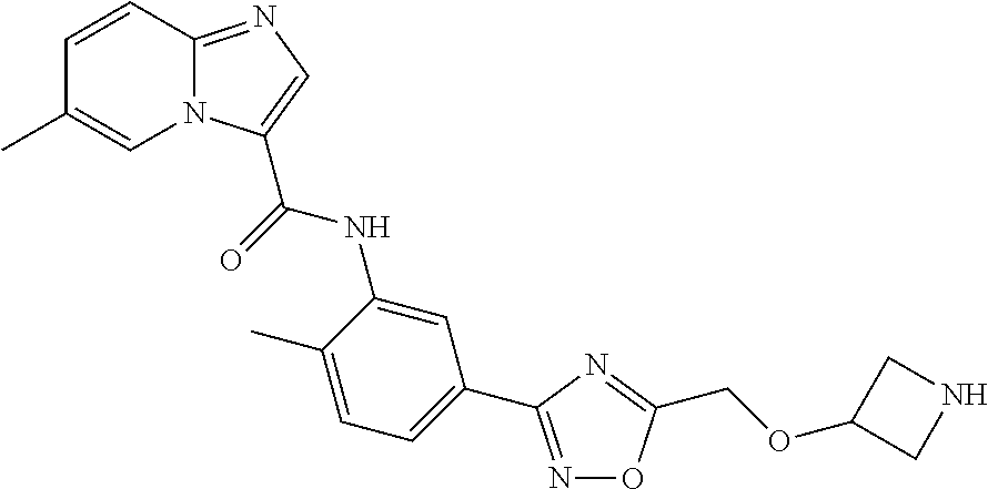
N1=C(C2=CC=C(C)C(NC(=O)C3=CN=C4N3C=C(C)C=C4)=C2)N=C(COC2CNC2)O1
